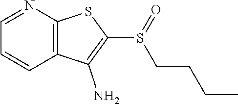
C1=NC2=C(C=C1)C(N)=C(S(=O)CCCC)S2
